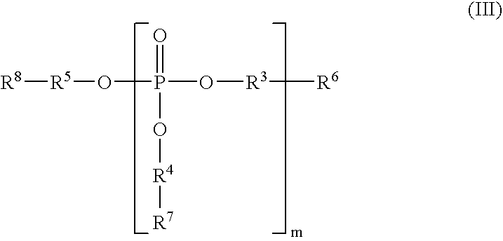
[R8][R5]OP(O[R3][R6])(=O)O[R4][R7]
